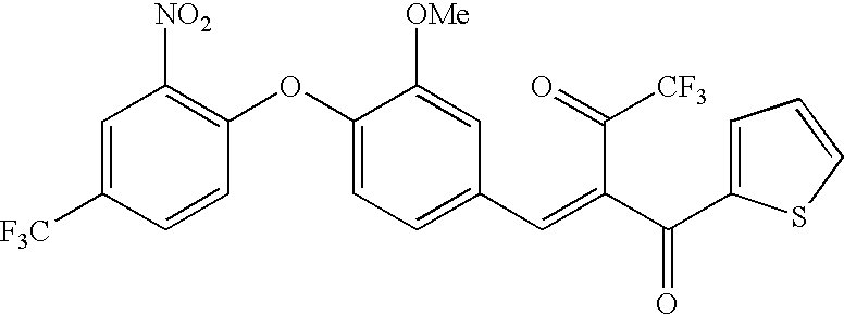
C1=C([F3C])C=CC(OC2=CC=C(C=C(C(=O)C3=CC=CS3)C([CF3])=O)C=C2[OMe])=C1[NO2]
